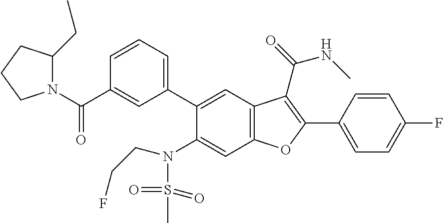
C1=CC(C2=C(C(=O)NC)C3=C(C=C(N(S(C)(=O)=O)CCF)C(C4=CC=CC(C(N5C(CC)CCC5)=O)=C4)=C3)O2)=CC=C1F
